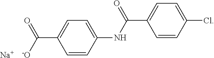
C(C1=CC=C(NC(C2=CC=C(Cl)C=C2)=O)C=C1)(=O)[-O].[Na]
